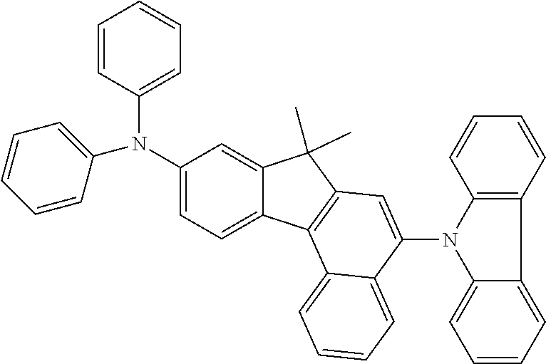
C1=CC(N(C2=CC=C3C(=C2)C(C)(C)C2=C3C3=CC=CC=C3C(N3C4=CC=CC=C4C4=C3C=CC=C4)=C2)C2=CC=CC=C2)=CC=C1
